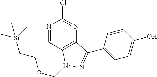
ClC1=NC2=C(C=N1)N(COCC[Si](C)(C)C)N=C2C1=CC=C(O)C=C1
